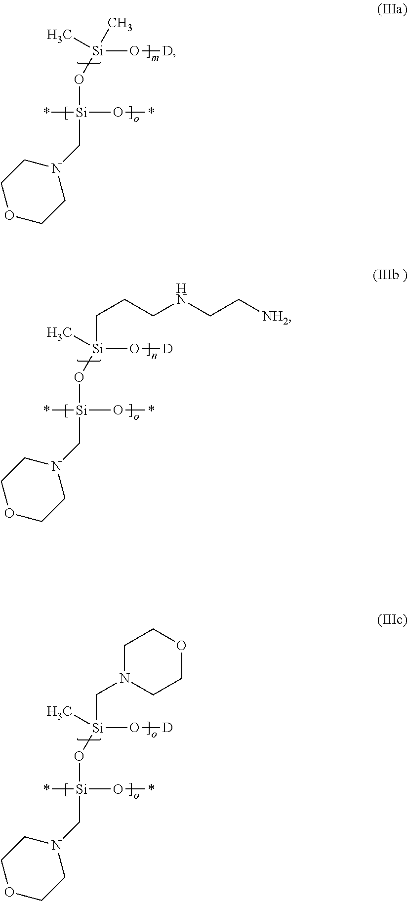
*[Si](O*)(O[Si](O[D])(C)C)CN1CCOCC1.*[Si](O*)(O[Si](O[D])(C)CCCNCC[NH2])CN1CCOCC1.*[Si](O*)(O[Si](O[D])(C)CN1CCOCC1)CN1CCOCC1
